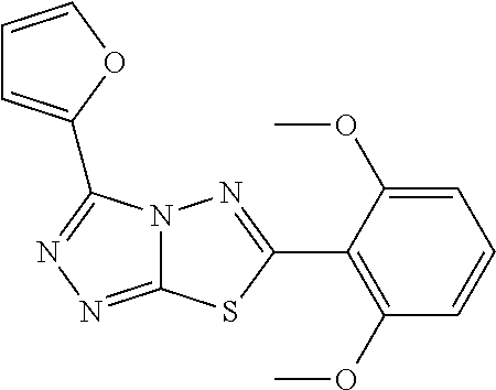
C12=NN=C(C3=CC=CO3)N1N=C(C1=C(OC)C=CC=C1OC)S2
